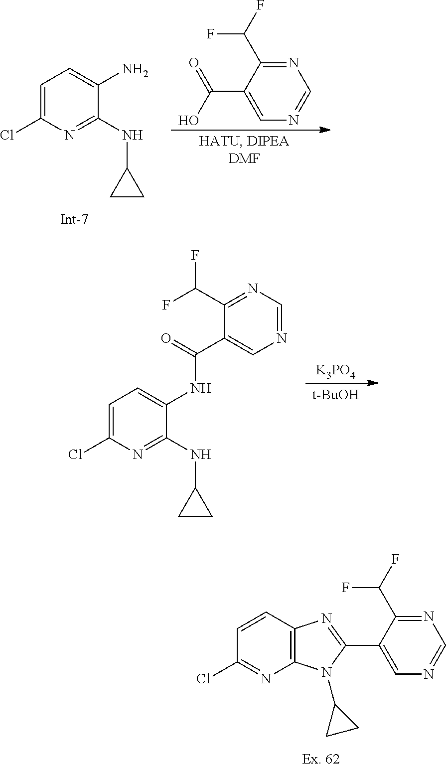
C1(Cl)=NC2=C(C=C1)N=C(C1=CN=CN=C1C(F)F)N2C1CC1.C1(Cl)=CC=C(N)C(NC2CC2)=N1.C1(C(O)=O)=CN=CN=C1C(F)F.C1(Cl)=CC=C(NC(C2=CN=CN=C2C(F)F)=O)C(NC2CC2)=N1.[t-BuOH].[K3PO4]
